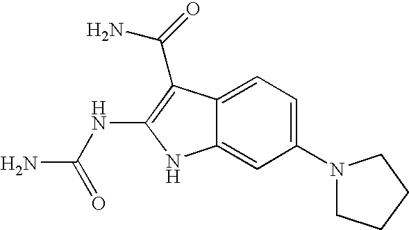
C12=CC=C(N3CCCC3)C=C1NC(NC(N)=O)=C2C(N)=O
